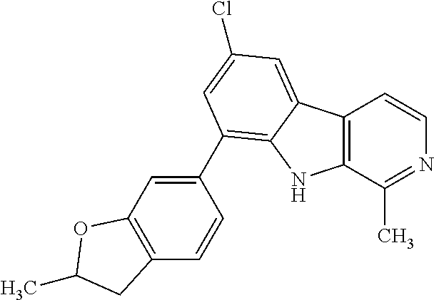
C12=C(C(C)=NC=C1)NC1=C(C3=CC4=C(C=C3)CC(C)O4)C=C(Cl)C=C21
